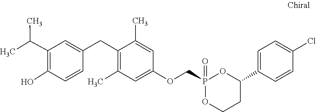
C1=C(CC2=C(C)C=C(OCP3(=O)OCCC(C4=CC=C(Cl)C=C4)O3)C=C2C)C=CC(O)=C1C(C)C
